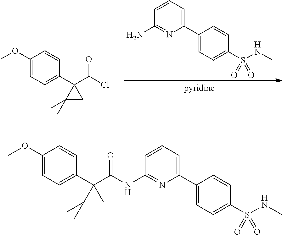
COC1=CC=C(C2(C(Cl)=O)C(C)(C)C2)C=C1.C1(C2=CC=C(S(NC)(=O)=O)C=C2)=CC=CC(N)=N1.COC1=CC=C(C2(C(=O)NC3=NC(C4=CC=C(S(NC)(=O)=O)C=C4)=CC=C3)C(C)(C)C2)C=C1
